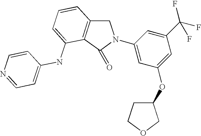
C1C2=C(C(=O)N1C1=CC(OC3CCOC3)=CC(C(F)(F)F)=C1)C(NC1=CC=NC=C1)=CC=C2
